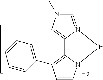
C12=C(C3=CC=CC=C3)C=CN1[Ir]N1=CN(C)C=C21
